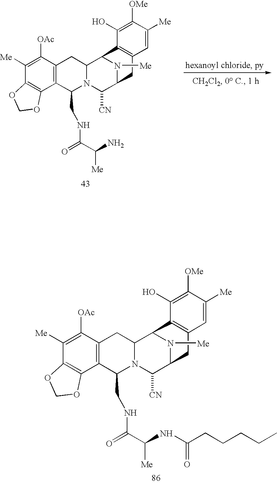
C1([OAc])=C([Me])C2=C(C3=C1CC1N(C3CNC(C([Me])N)=O)C([CN])C3CC4=C(C1N3[Me])C(O)=C([OMe])C([Me])=C4)OCO2.C1([OAc])=C([Me])C2=C(C3=C1CC1N(C3CNC(C(NC(CCCCC)=O)[Me])=O)C([CN])C3CC4=C(C1N3[Me])C(O)=C([OMe])C([Me])=C4)OCO2
